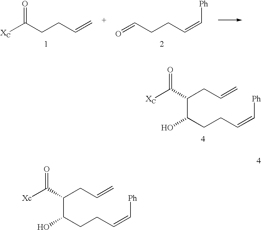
[XC]C(CCC=C)=O.O=CCCC=C[Ph].C(CCC=C[Ph])(O)C(C([XC])=O)CC=C.C(CCC=C[Ph])(O)C(C([Xc])=O)CC=C
